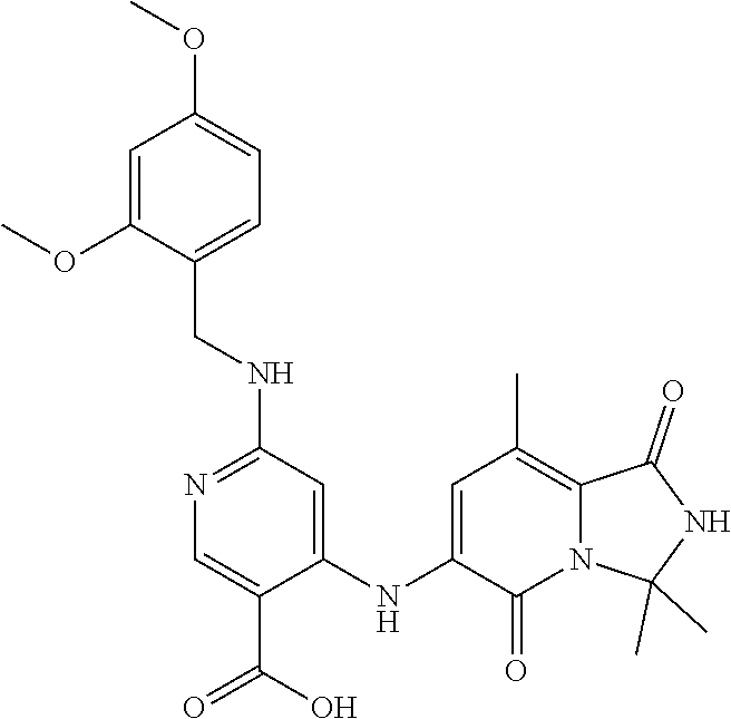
O(C)C1=CC=C(CNC2=NC=C(C(O)=O)C(NC3=CC(C)=C4C(=O)NC(C)(C)N4C3=O)=C2)C(OC)=C1
